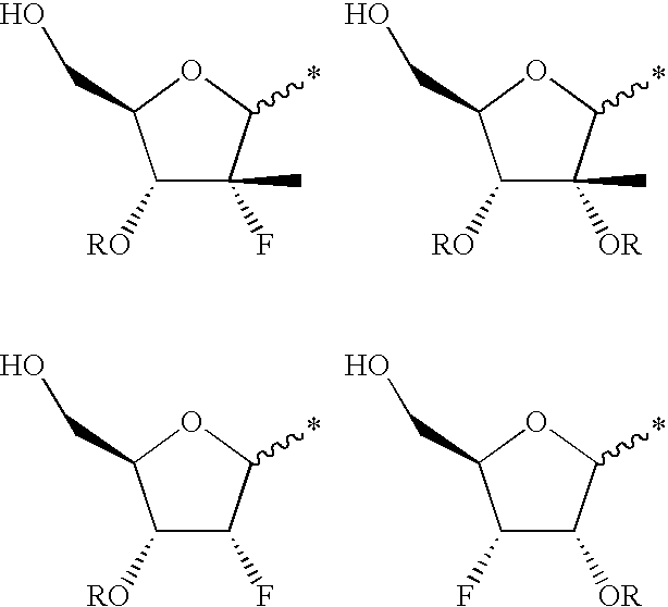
C1([RO])C(C)(F)C(*)OC1CO.C1([RO])C(C)([OR])C(*)OC1CO.C1(F)C([OR])C(*)OC1CO.C1([RO])C(F)C(*)OC1CO
